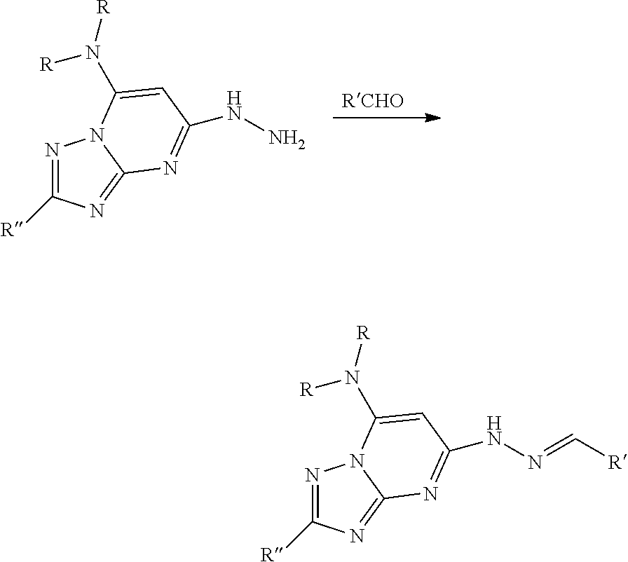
[RCHO].N1=C([R])N=C2N1C(N([R])[R])=CC(NN)=N2.N1=C([R])N=C2N1C(N([R])[R])=CC(NN=C[R])=N2
